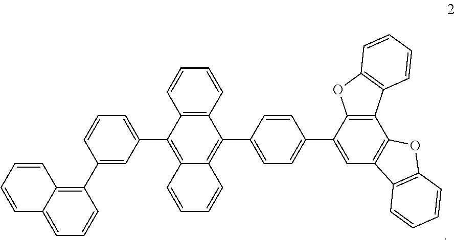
C1(C2=C3C(=CC=C2)C=CC=C3)=CC(C2=C3C(=C(C4=CC=C(C5=CC6=C(C7=C5OC5=C7C=CC=C5)OC5=C6C=CC=C5)C=C4)C4=C2C=CC=C4)C=CC=C3)=CC=C1
